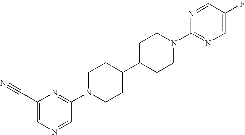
C1(C#N)=CN=CC(N2CCC(C3CCN(C4=NC=C(F)C=N4)CC3)CC2)=N1
